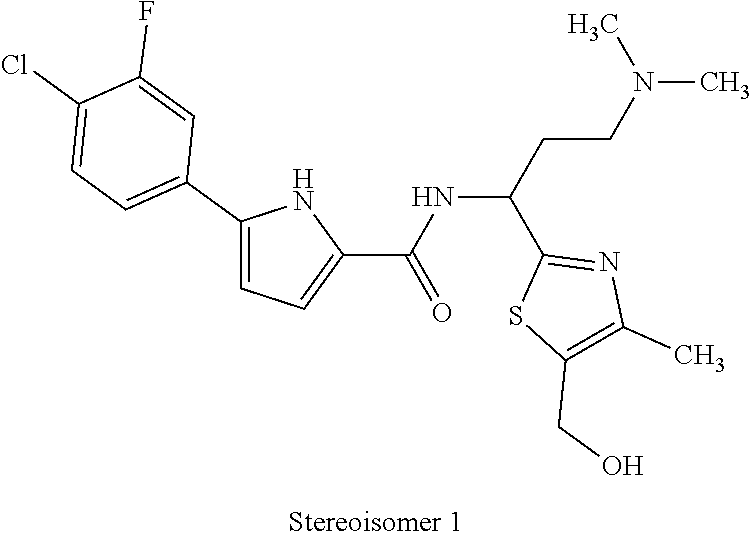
C(C(C1=NC(C)=C(CO)S1)NC(C1=CC=C(C2=CC=C(Cl)C(F)=C2)N1)=O)CN(C)C
